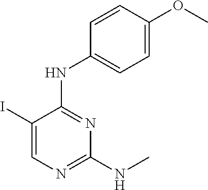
C1(I)=CN=C(NC)N=C1NC1=CC=C(OC)C=C1
